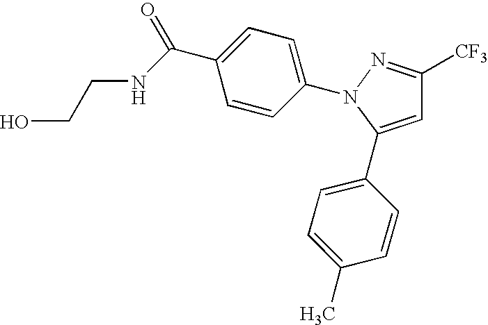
C1=C(C2=CC=C(C)C=C2)N(C2=CC=C(C(NCCO)=O)C=C2)N=C1[CF3]
